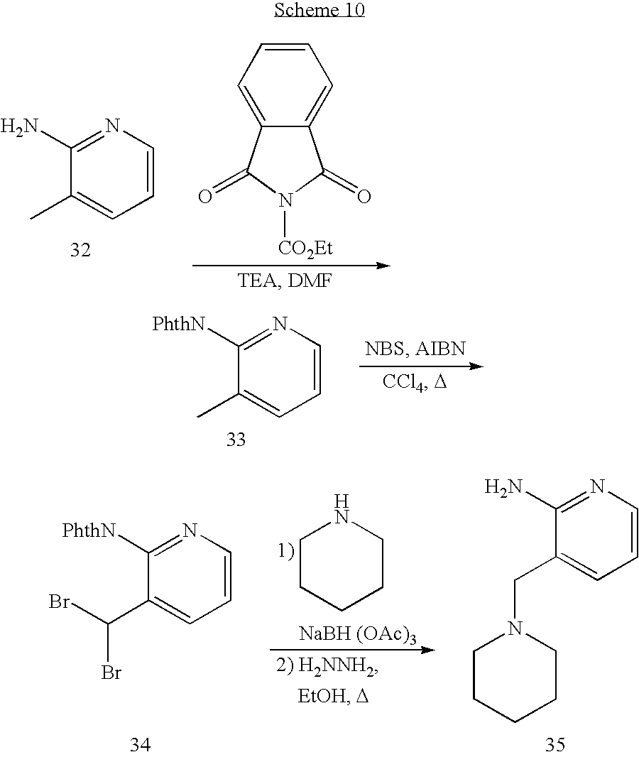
C1=C2C(=CC=C1)C(=O)N([CO2Et])C2=O.C1(C)=CC=CN=C1N.C1(C)=CC=CN=C1[PhthN].C1CCCCN1.[NaBH (OAc)3].C1(C(Br)Br)=CC=CN=C1[PhthN].C1(CN2CCCCC2)=CC=CN=C1N
